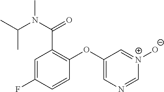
C1(OC2=CN=C[N+]([O-])=C2)=C(C(N(C(C)C)C)=O)C=C(F)C=C1
